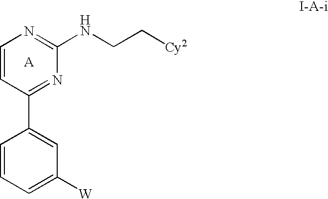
C1=CC(C2=CC([W])=CC=C2)=NC(NCC[Cy2])=N1
